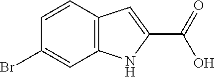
C1(Br)=CC2=C(C=C1)C=C(C(=O)O)N2
